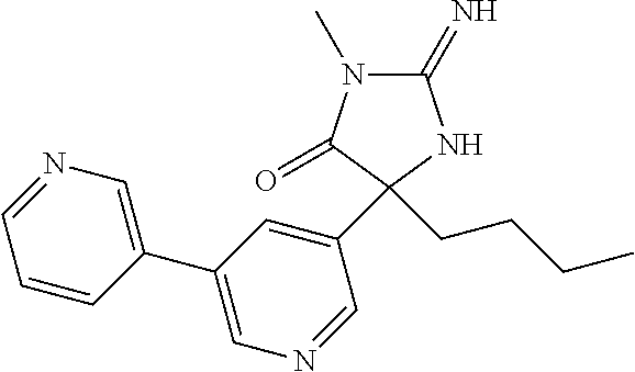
C1(=N)N(C)C(=O)C(CCCC)(C2=CC(C3=CN=CC=C3)=CN=C2)N1
